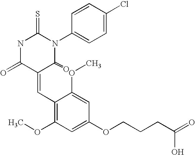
C1(=CC2=C(OC)C=C(OCCCC(=O)O)C=C2OC)C(=O)N(C2=CC=C(Cl)C=C2)C(=S)NC1=O
